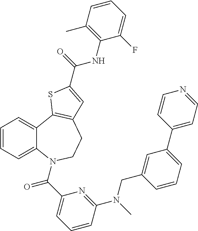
C1=CC=C2C(=C1)C1=C(CCN2C(C2=CC=CC(N(C)CC3=CC(C4=CC=NC=C4)=CC=C3)=N2)=O)C=C(C(=O)NC2=C(C)C=CC=C2F)S1
